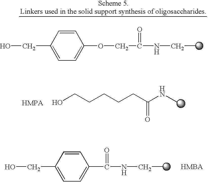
C1(CO)=CC=C(C(NCC)=O)C=C1.C1(CO)=CC=C(OCC(NCC)=O)C=C1.OCCCCCC(NC)=O
